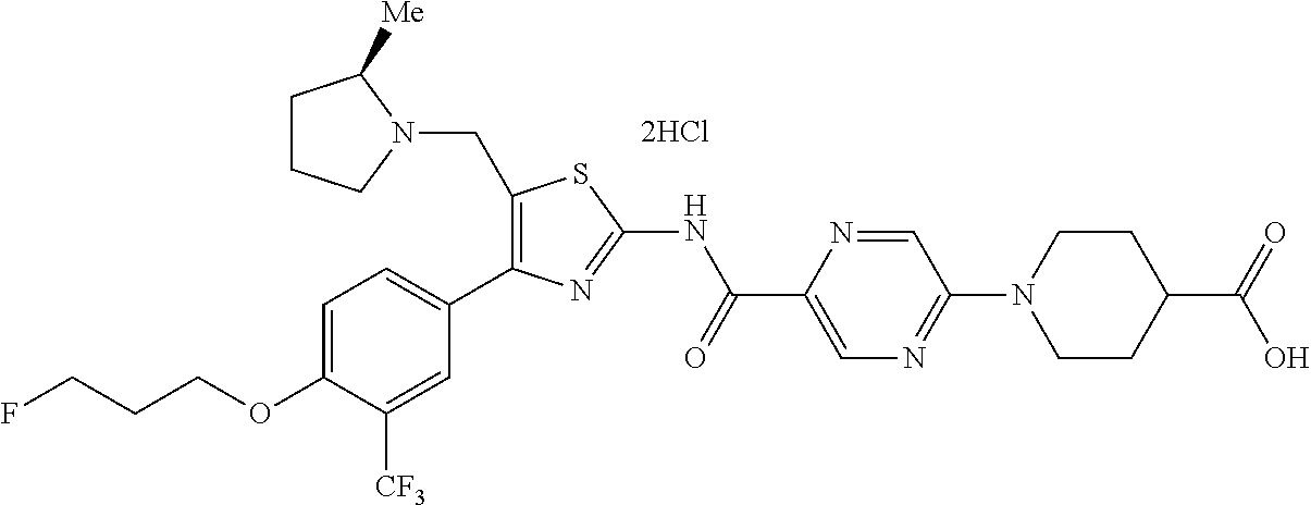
C1(CN2C([Me])CCC2)=C(C2=CC=C(OCCCF)C([CF3])=C2)N=C(NC(C2=CN=C(N3CCC(C(=O)O)CC3)C=N2)=O)S1.[2HCl]
